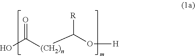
OC([(CH2)n]C(O[H])[R])=O
